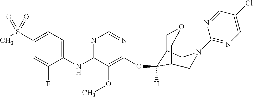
C1(NC2=NC=NC(OC3([H])C4COCC3CN(C3=NC=C(Cl)C=N3)C4)=C2OC)=CC=C(S(C)(=O)=O)C=C1F
